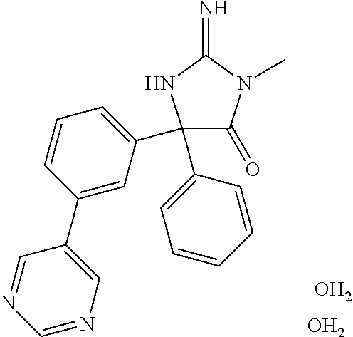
O.O.C1(=O)C(C2=CC=CC(C3=CN=CN=C3)=C2)(C2=CC=CC=C2)NC(=N)N1C
